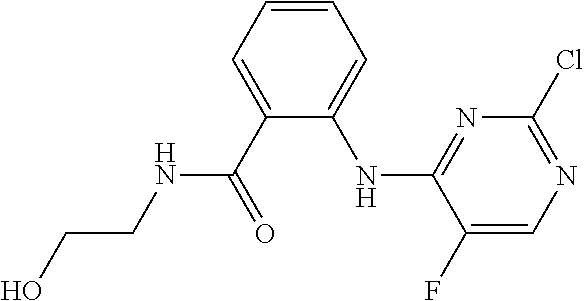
C1=CC=C(C(=O)NCCO)C(NC2=NC(Cl)=NC=C2F)=C1
